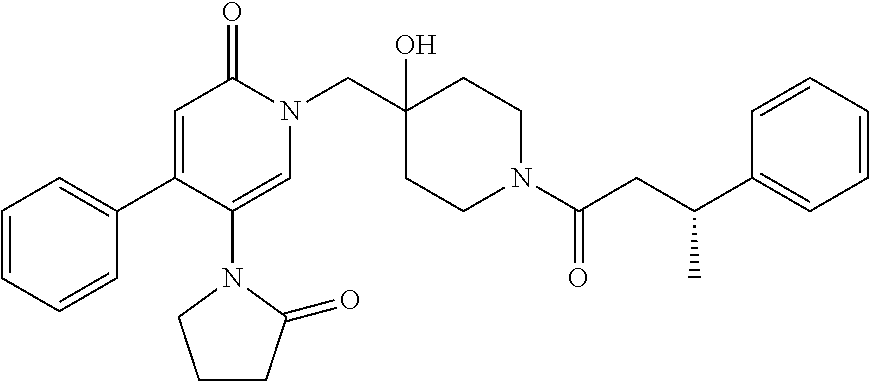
N1(CC2(O)CCN(C(=O)CC(C3=CC=CC=C3)C)CC2)C(=O)C=C(C2=CC=CC=C2)C(N2CCCC2=O)=C1
